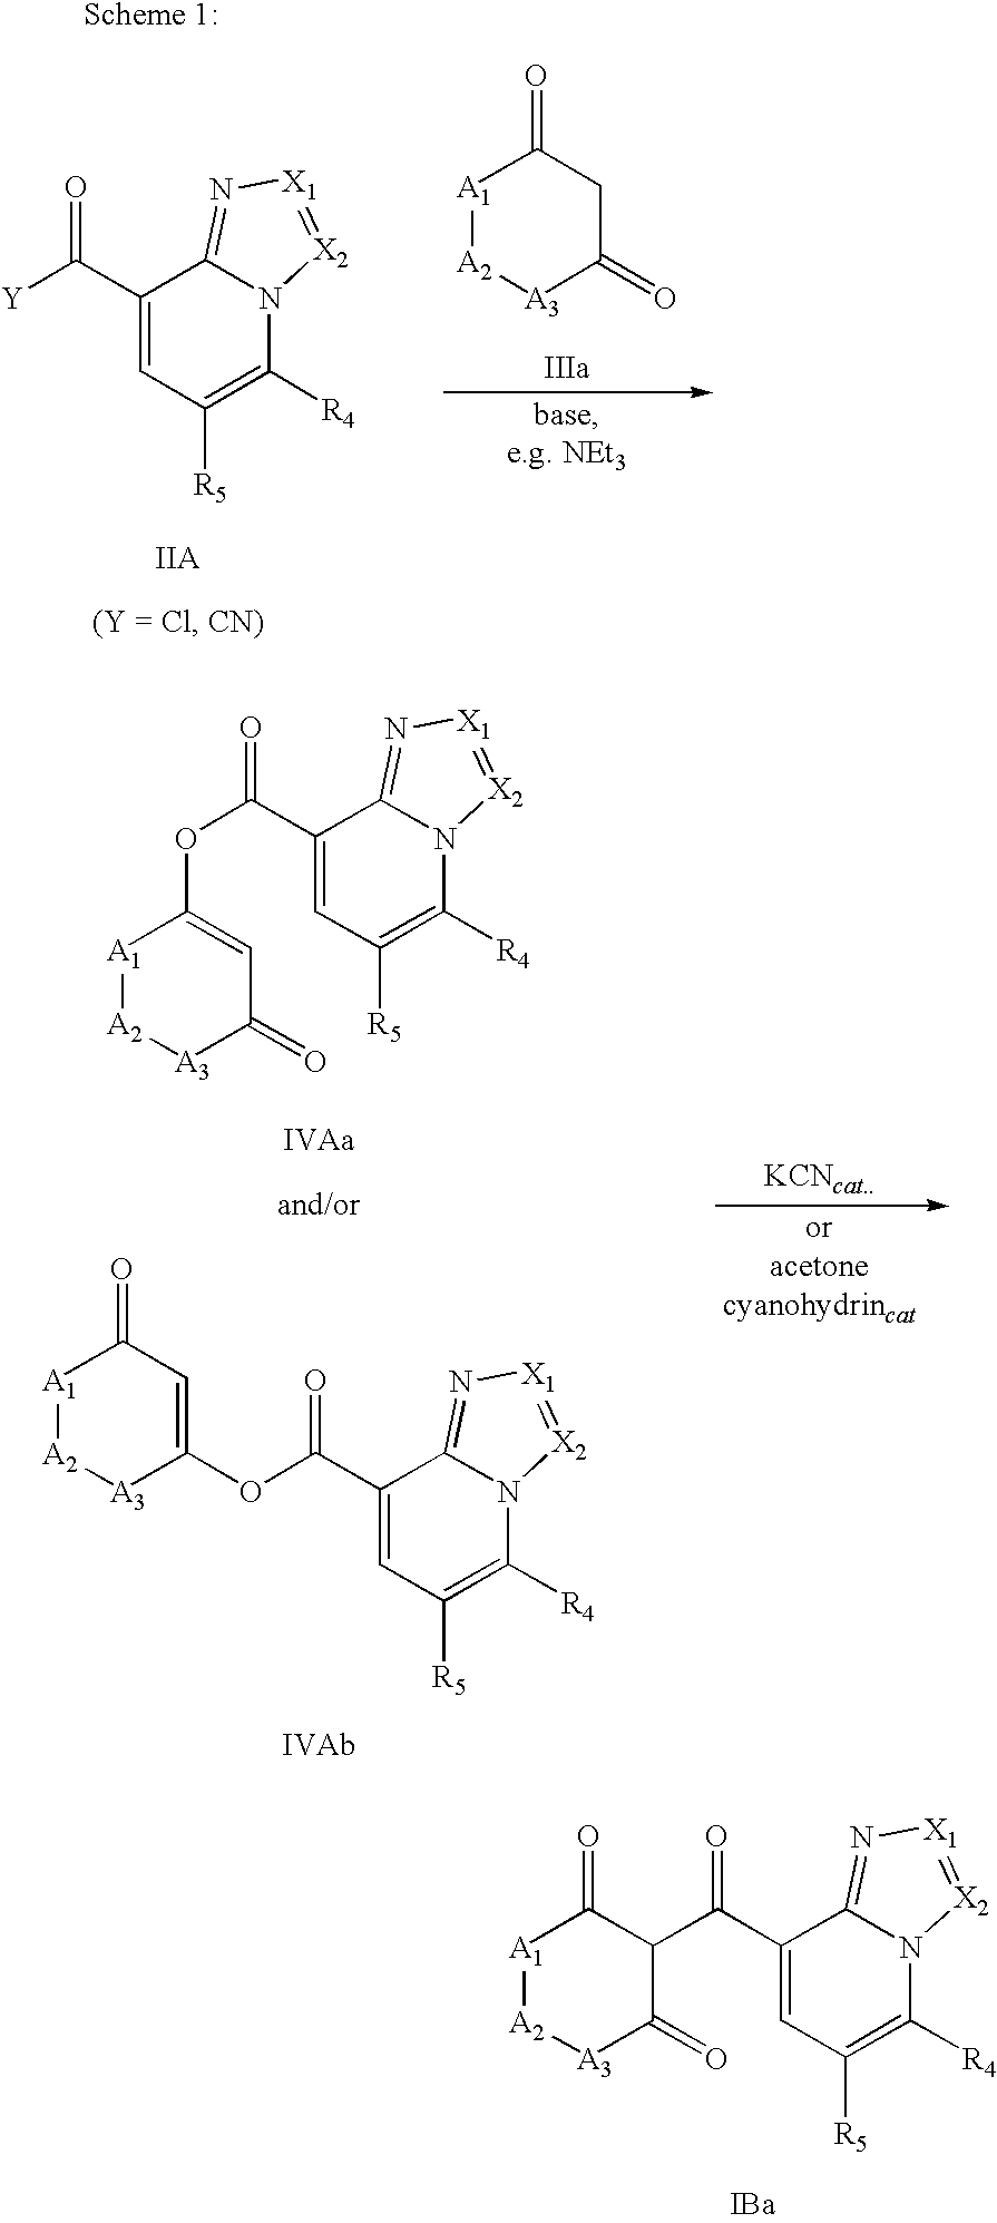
C1(C(OC2=CC(=O)[A3][A2][A1]2)=O)=CC([R5])=C([R4])N2C1=N[X1]=[X2]2.C1(C(OC2=CC(=O)[A1][A2][A3]2)=O)=CC([R5])=C([R4])N2C1=N[X1]=[X2]2.C1(C(=O)C2C(=O)[A1][A2][A3]C2=O)=CC([R5])=C([R4])N2C1=N[X1]=[X2]2.[IBa].[A1]1[A2][A3]C(=O)CC1=O.C1(C([Y])=O)=CC([R5])=C([R4])N2C1=N[X1]=[X2]2
